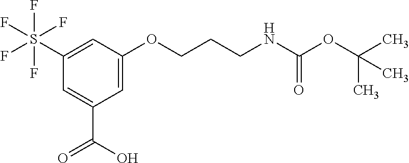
S(C1=CC(OCCCNC(OC(C)(C)C)=O)=CC(C(O)=O)=C1)(F)(F)(F)(F)F
